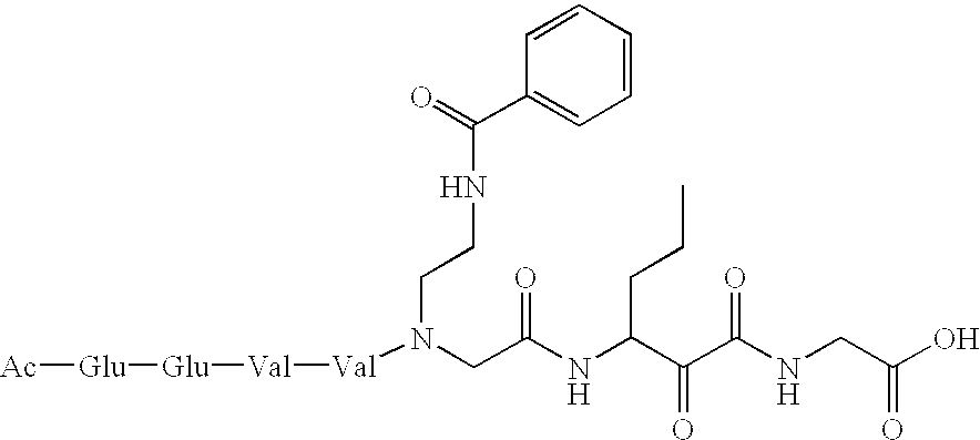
N(CC(NC(C(C(NCC(O)=O)=O)=O)CCC)=O)(CCNC(=O)C1=CC=CC=C1)[Val][Val][Glu][Glu][Ac]
